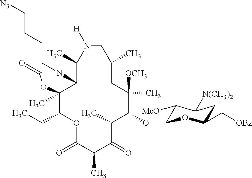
C1(OC2C([McO])C([N(CH3)2])CC(C[OBz])O2)C([OCH3])(C)CC(C)CN([H])C(C)C2C(C)(C(CC)OC(=O)C(C)C(=O)C1C)OC(=O)N2CCCC[N3]
